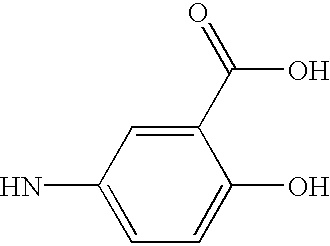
C1(N)=CC=C(O)C(C(=O)O)=C1
